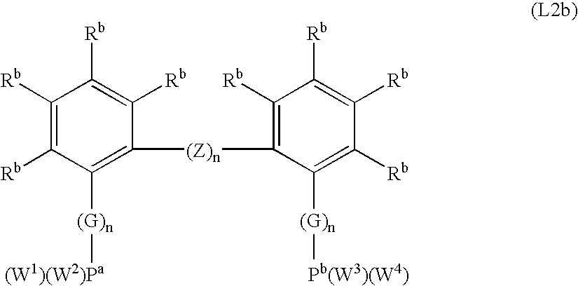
C1([Rb])=C([Rb])C([(G)n][(W1)(W2)Pa])=C([(Z)n]C2=C([Rb])C([Rb])=C([Rb])C([Rb])=C2[(G)n][Pb(W3)(W4)])C([Rb])=C1[Rb]
